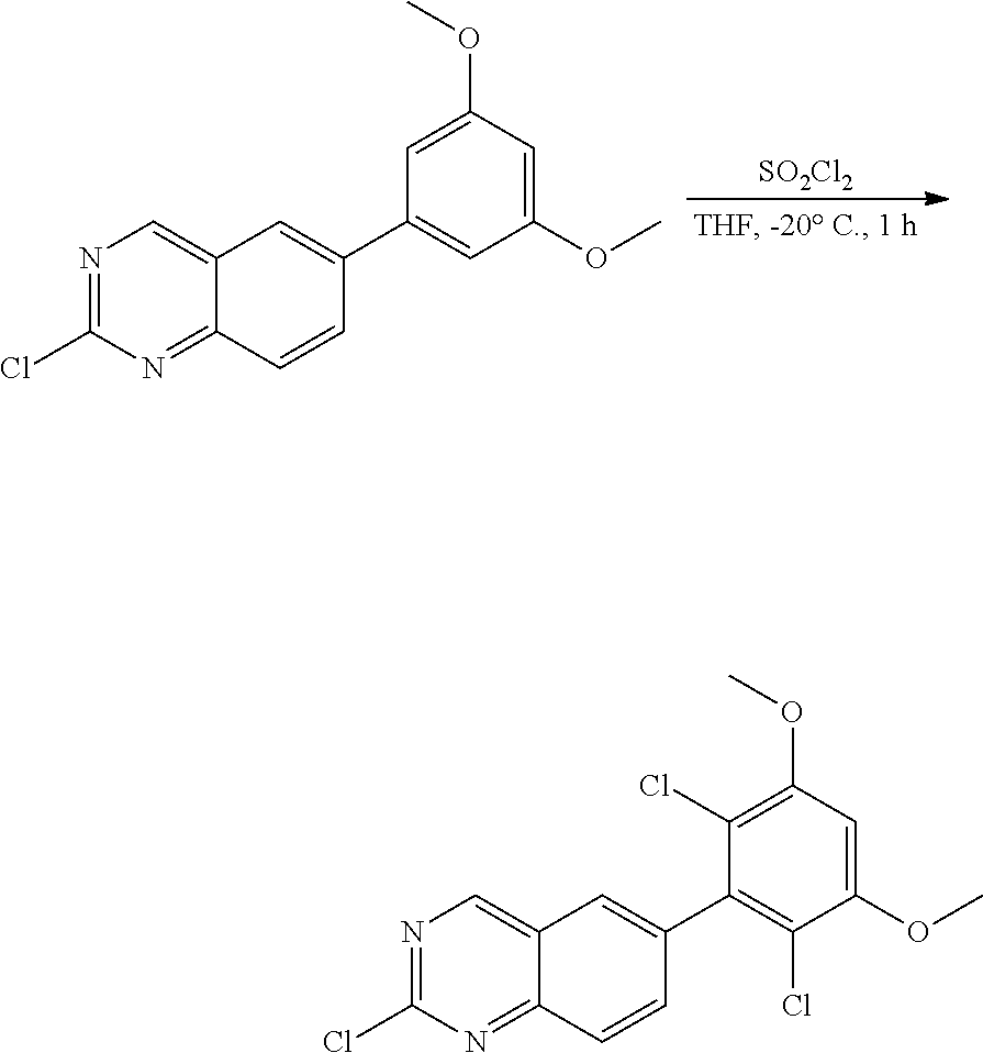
[SO2Cl2].N1=C(Cl)N=C2C(=C1)C=C(C1=CC(OC)=CC(OC)=C1)C=C2.N1=C(Cl)N=C2C(=C1)C=C(C1=C(Cl)C(OC)=CC(OC)=C1Cl)C=C2
